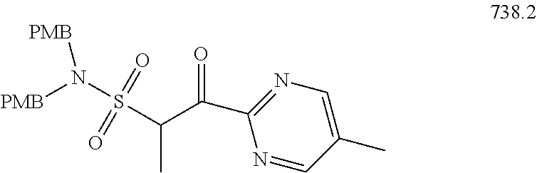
N1=C(C(=O)C(S(N([PMB])[PMB])(=O)=O)C)N=CC(C)=C1
